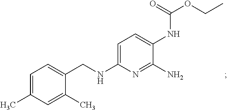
C1=C(C)C=C(C)C(CNC2=CC=C(NC(OCC)=O)C(N)=N2)=C1
